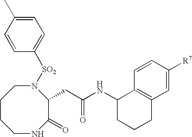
N1([SO2]C2=CC=C(C)C=C2)CCCCNC(=O)C1CC(NC1CCCC2=C1C=CC([R7])=C2)=O
